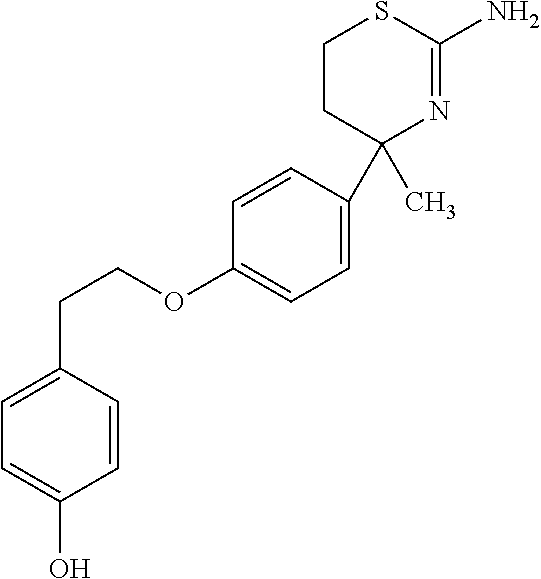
C1=CC(C2(C)N=C(N)SCC2)=CC=C1OCCC1=CC=C(O)C=C1
